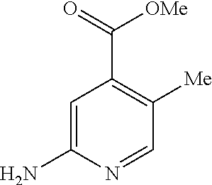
C1=C(N)N=CC([Me])=C1C(=O)[OMe]
